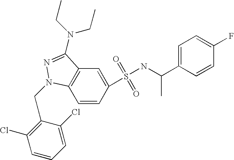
C1=CC(S(=O)(=O)NC(C2=CC=C(F)C=C2)C)=CC2=C1N(CC1=C(Cl)C=CC=C1Cl)N=C2N(CC)CC
